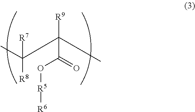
CC(C(C)([R9])C(=O)O[R5][R6])([R7])[R8]
